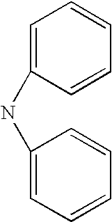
N(C1=CC=CC=C1)C1=CC=CC=C1
